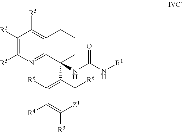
C1([R5])=C([R5])N=C2C(=C1[R5])CCCC2(C1=C([R6])C([R4])=C([R3])[Z1]=C1[R6])NC(=O)N[R1]
